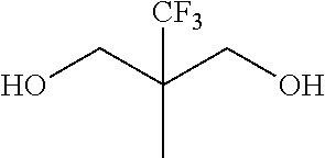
OCC(CO)([CF3])C
